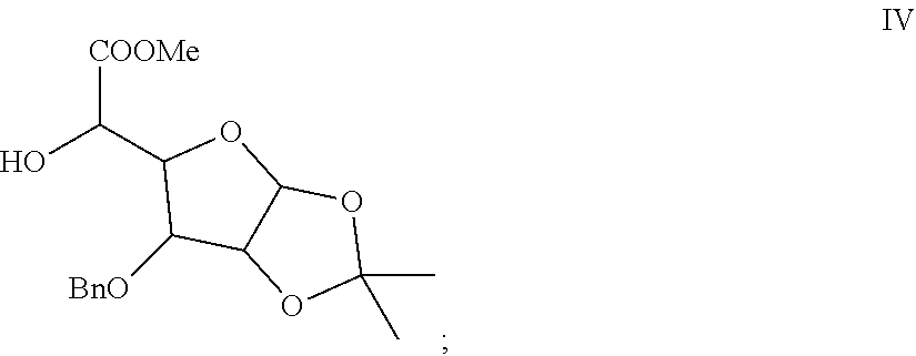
C(C1C([BnO])C2C(O1)OC(C)(C)O2)([COOMe])O
